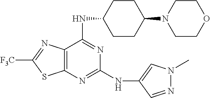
C1(NC2CCC(N3CCOCC3)CC2)=NC(NC2=CN(C)N=C2)=NC2=C1N=C([F3C])S2
